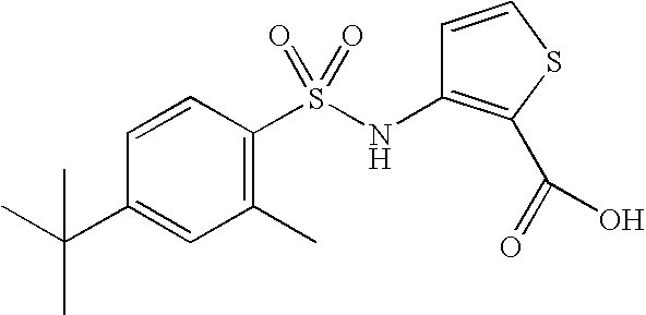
C1=CC(S(NC2=C(C(=O)O)SC=C2)(=O)=O)=C(C)C=C1C(C)(C)C
